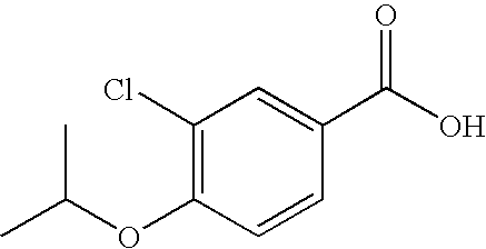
C1(Cl)=C(OC(C)C)C=CC(C(O)=O)=C1
